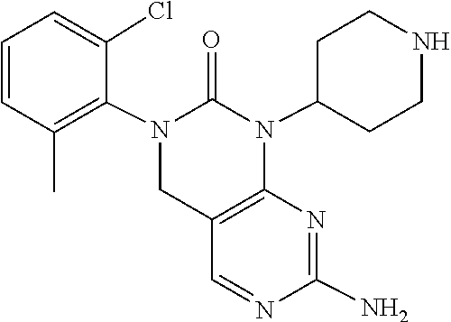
N1=CC2=C(N=C1N)N(C1CCNCC1)C(=O)N(C1=C(C)C=CC=C1Cl)C2
